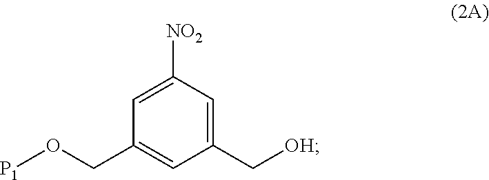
C1(CO[P1])=CC(C[OH])=CC([NO2])=C1
